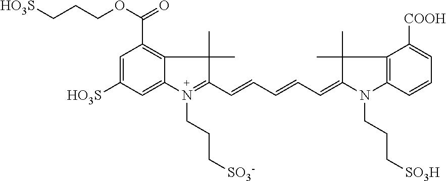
C1=C([HO3S])C=C2C(=C1C(OCCC[HO3S])=O)C(C)(C)C(C=CC=CC=C1N(CCC[SO3H])C3=C(C([COOH])=CC=C3)C1(C)C)=N2CCC[SO3-]
